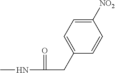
CNC(=O)CC1=CC=C([NO2])C=C1
